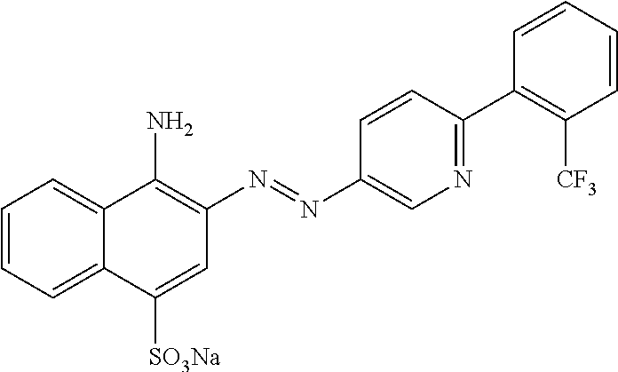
C1=CC=C2C(=C1)C(N)=C(N=NC1=CN=C(C3=C([CF3])C=CC=C3)C=C1)C=C2[SO3Na]
